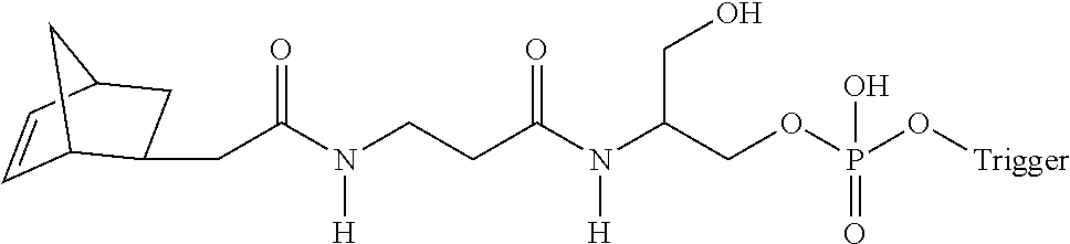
N(CCC(N(C(COP(O[Trigger])(=O)O)CO)[H])=O)(C(CC1C2C=CC(C1)C2)=O)[H]
